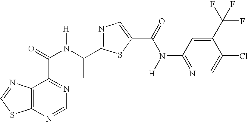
C12=C(N=CS1)C(C(=O)N(C(C)C1=NC=C(C(=O)N([H])C3=NC=C(Cl)C(C(F)(F)F)=C3)S1)[H])=NC=N2
